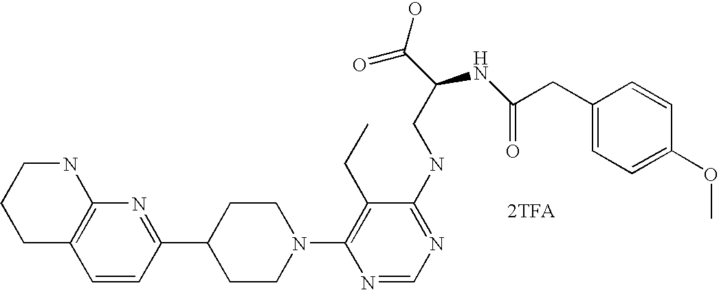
[2TFA].C1=CC(C2CCN(C3=C(CC)C(NCC(C(O)=O)NC(=O)CC4=CC=C(OC)C=C4)=NC=N3)CC2)=NC2=C1CCCN2
